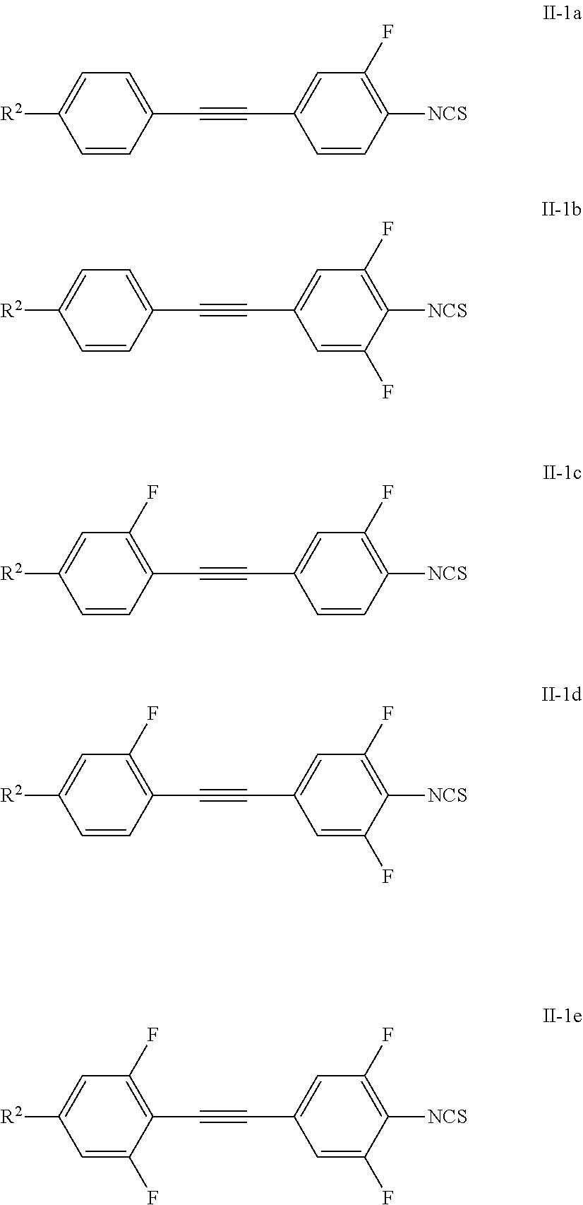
C1=CC(C#CC2=CC(F)=C([NCS])C=C2)=CC=C1[R2].C1=CC(C#CC2=CC(F)=C([NCS])C(F)=C2)=CC=C1[R2].C1=CC(C#CC2=CC(F)=C([NCS])C=C2)=C(F)C=C1[R2].C1=CC(C#CC2=CC(F)=C([NCS])C(F)=C2)=C(F)C=C1[R2].C1=C(F)C(C#CC2=CC(F)=C([NCS])C(F)=C2)=C(F)C=C1[R2]
